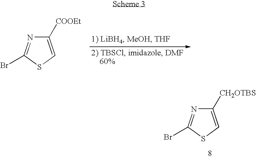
C1([COOEt])=CSC(Br)=N1.C1([CH2OTBS])=CSC(Br)=N1
